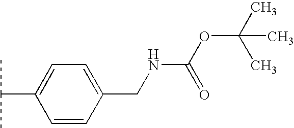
C1=CC(CNC(OC(C)(C)C)=O)=CC=C1C(C)C
